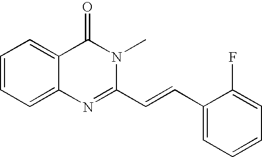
C1=CC=C2C(=C1)C(=O)N(C)C(C=CC1=CC=CC=C1F)=N2
